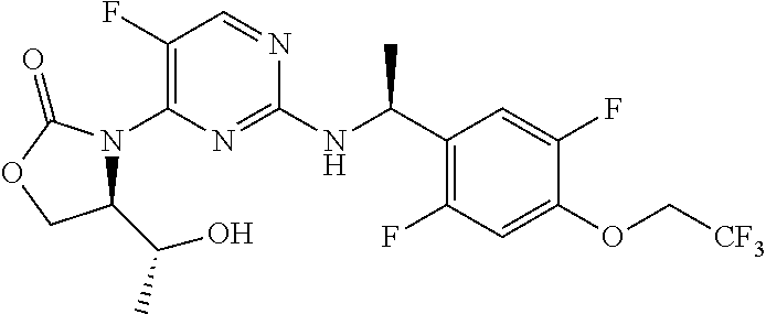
C1(F)=C(N2C(C(C)O)COC2=O)N=C(NC(C2=C(F)C=C(OC[CF3])C(F)=C2)C)N=C1
